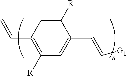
C1([R])=C(C=C)C=C([R])C(C=C[G1])=C1
